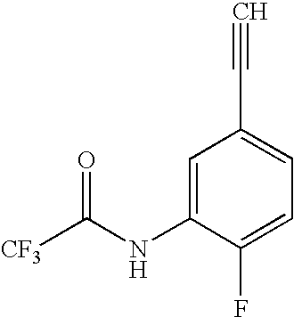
C1=C(NC([CF3])=O)C(F)=CC=C1C#C
